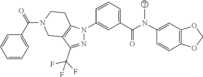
C1(N(C(C2=CC=CC(N3N=C(C(F)(F)F)C4=C3CCN(C(C3=CC=CC=C3)=O)C4)=C2)=O)C)=CC2=C(C=C1)OCO2
